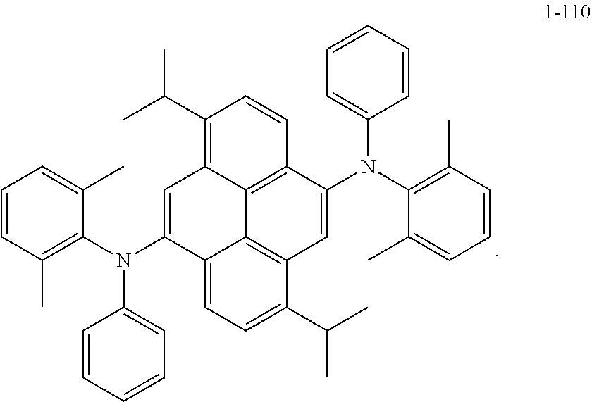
C1(C(C)C)=C2C3=C(C=C1)C(N(C1=C(C)C=CC=C1C)C1=CC=CC=C1)=CC1=C3C(=CC=C1C(C)C)C(N(C1=C(C)C=CC=C1C)C1=CC=CC=C1)=C2
